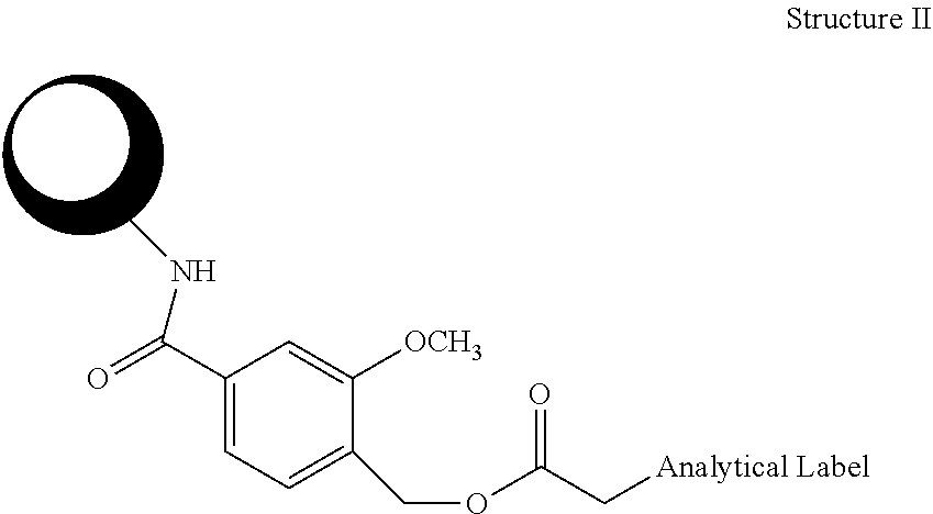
C1(C(=O)NC)=CC=C(COC(C[Analytical Label])=O)C([OCH3])=C1
